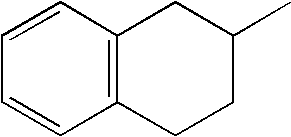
C1=CC2=C(C=C1)CC(C)CC2
